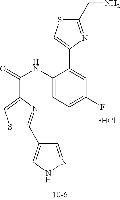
C1(C2=CSC(CN)=N2)=CC(F)=CC=C1NC(C1=CSC(C2=CNN=C2)=N1)=O.Cl
